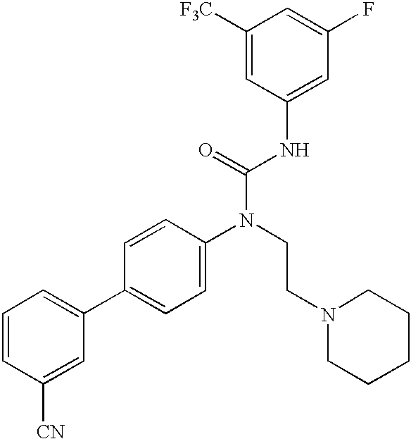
C1=CC([CN])=CC(C2=CC=C(N(CCN3CCCCC3)C(=O)NC3=CC(F)=CC([F3C])=C3)C=C2)=C1
